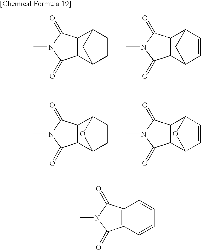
C12C(C3CCC1O3)C(=O)N(C)C2=O.C12C(C3C=CC1O3)C(=O)N(C)C2=O.C12C(C3CCC1C3)C(=O)N(C)C2=O.C12C(C3C=CC1C3)C(=O)N(C)C2=O.C12=C(C=CC=C1)C(=O)N(C)C2=O
